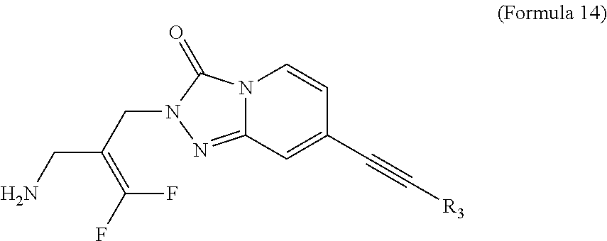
N12C(=NN(CC(=C(F)F)CN)C1=O)C=C(C#C[R3])C=C2
